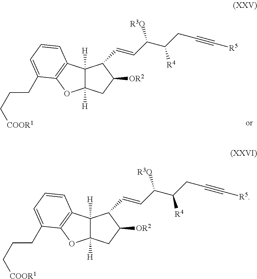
C12([H])C([H])(CC([OR2])C1C=CC([R3O])C([R4])CC#C[R5])OC1=C2C=CC=C1CCC[COOR1].C12([H])C([H])(CC([OR2])C1C=CC([R3O])C([R4])CC#C[R5])OC1=C2C=CC=C1CCC[COOR1]
